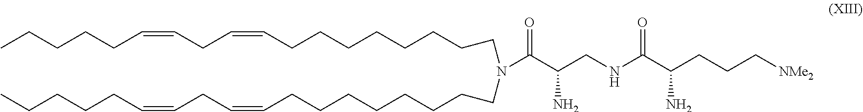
N(C(C(CCC[NMe2])N)=O)CC(C(N(CCCCCCCCC=CCC=CCCCCC)CCCCCCCCC=CCC=CCCCCC)=O)N
